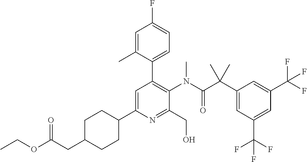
C1=C(C2CCC(CC(OCC)=O)CC2)N=C(CO)C(N(C(C(C2=CC(C(F)(F)F)=CC(C(F)(F)F)=C2)(C)C)=O)C)=C1C1=CC=C(F)C=C1C
